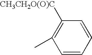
CC1=C([CH3CH2O(O)C])C=CC=C1
